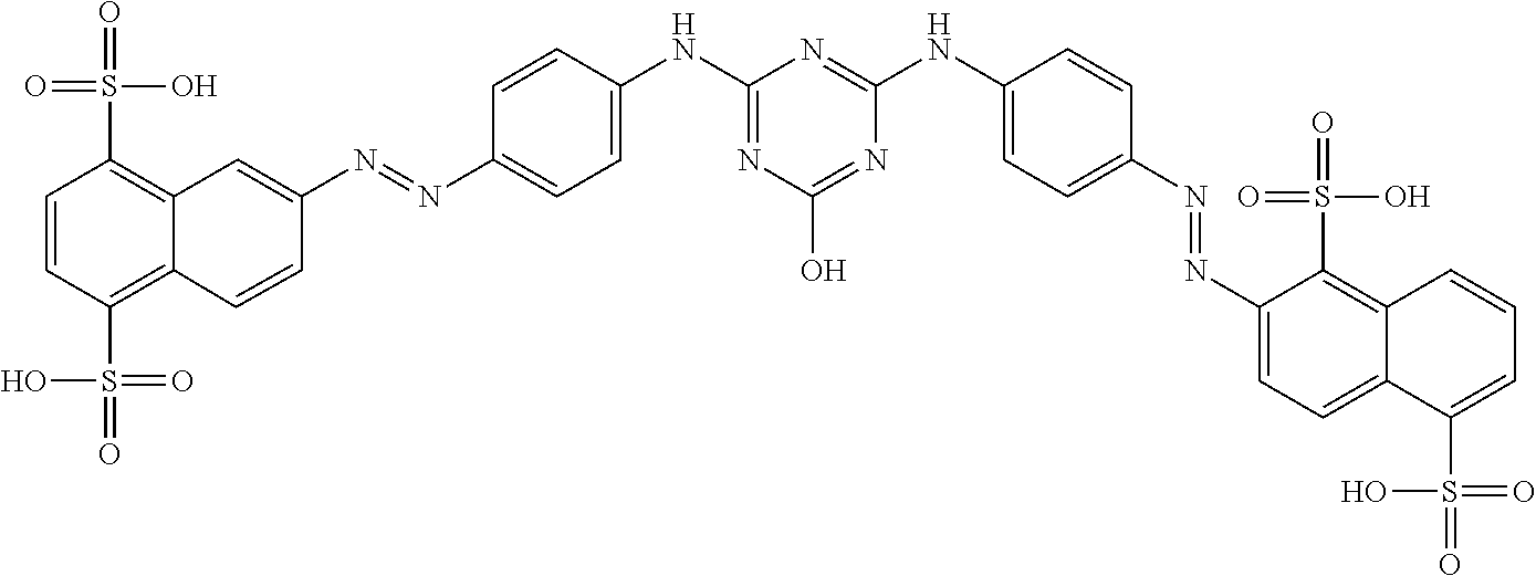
C1=CC(S(=O)(=O)O)=C2C(=C1S(=O)(O)=O)C=C(N=NC1=CC=C(NC3=NC(O)=NC(NC4=CC=C(N=NC5=CC=C6C(=C5S(=O)(O)=O)C=CC=C6S(=O)(=O)O)C=C4)=N3)C=C1)C=C2
